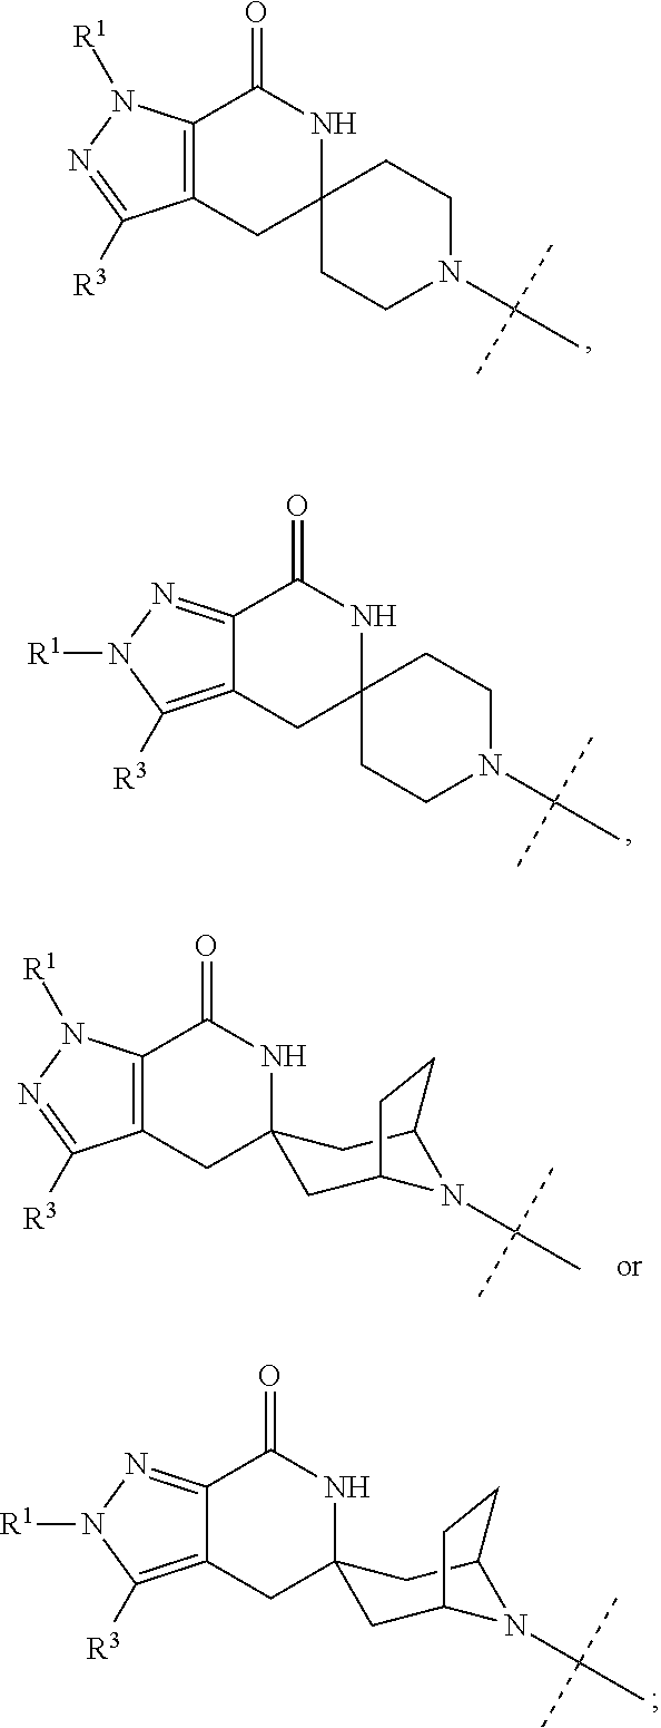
C12=C(CC3(NC1=O)CCN(C(C)(C)C)CC3)C([R3])=NN2[R1].C12=NN([R1])C([R3])=C1CC1(NC2=O)CCN(C(C)(C)C)CC1.C12=C(CC3(NC1=O)CC1N(C(C)(C)C)C(C3)CC1)C([R3])=NN2[R1].C12=NN([R1])C([R3])=C1CC1(NC2=O)CC2N(C(C)(C)C)C(C1)CC2
